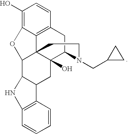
C1(O)=C2C3=C(C=C1)CC1C4(O)C3(C(O2)C2C(C4)C3=C(C=CC=C3)N2)CCN1CC1CC1
